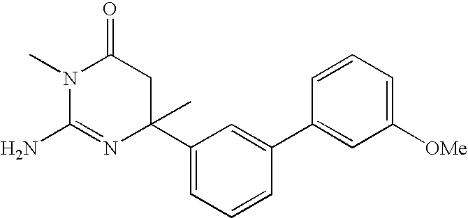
N1(C)C(N)=NC(C2=CC=CC(C3=CC([OMe])=CC=C3)=C2)(C)CC1=O
